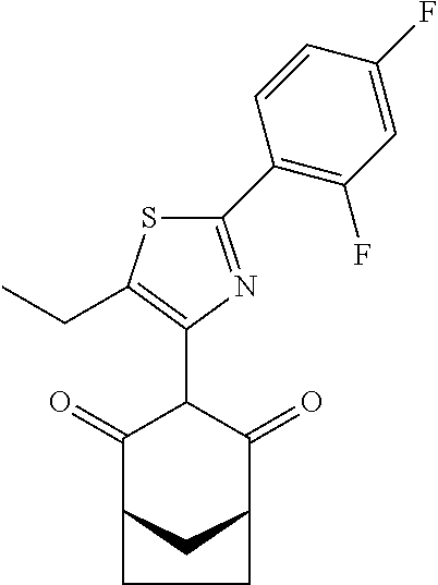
C1(=O)C2CC(C(=O)C1C1=C(CC)SC(C3=C(F)C=C(F)C=C3)=N1)CC2
